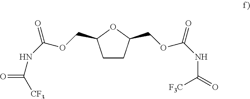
C1CC(COC(NC(=O)[F3C])=O)OC1COC(NC([CF3])=O)=O
